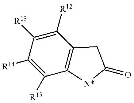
C1([R12])=C([R13])C([R14])=C([R15])C2=C1CC(=O)[N*]2
